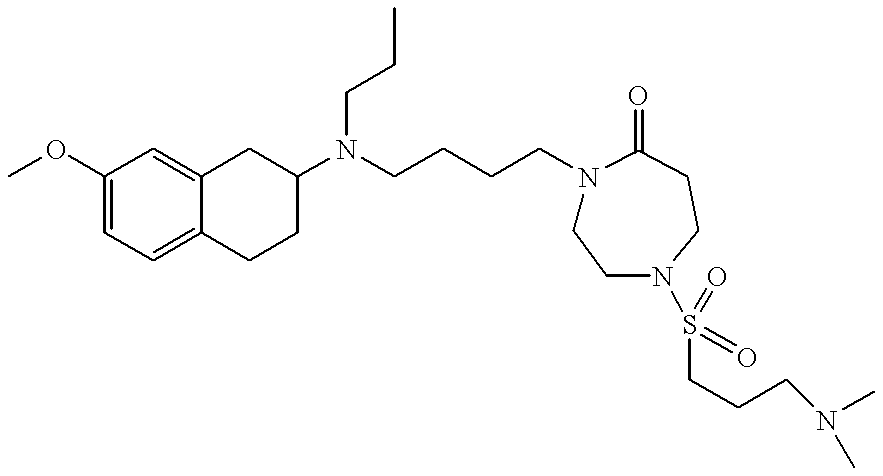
COC1=CC=C2C(=C1)CC(N(CCCCN1CCN(S(CCCN(C)C)(=O)=O)CCC1=O)CCC)CC2
